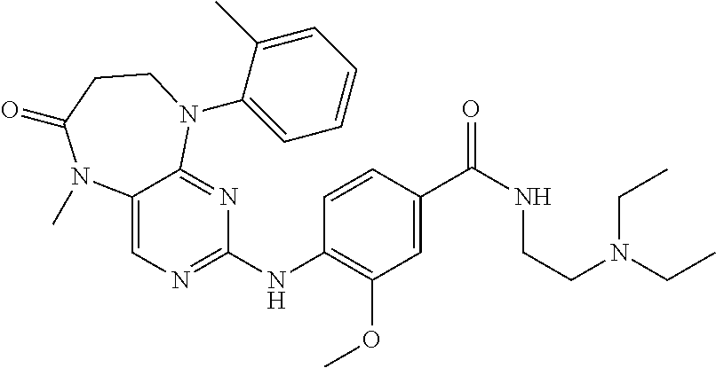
C1(NC2=NC=C3C(=N2)N(C2=CC=CC=C2C)CCC(=O)N3C)=C(OC)C=C(C(NCCN(CC)CC)=O)C=C1
